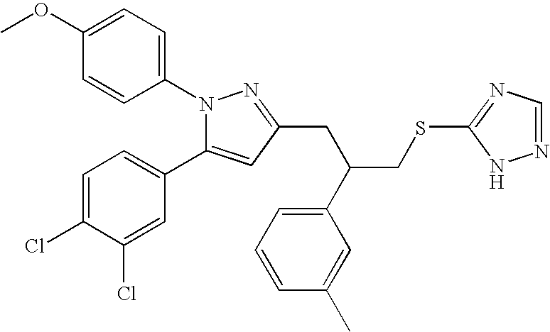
C(C(CC1=NN(C2=CC=C(OC)C=C2)C(C2=CC=C(Cl)C(Cl)=C2)=C1)C1=CC=CC(C)=C1)SC1=NC=NN1
